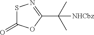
C1(C(C)(C)[NHCbz])=NSC(=O)O1
